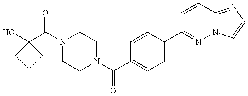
OC1(C(=O)N2CCN(C(=O)C3=CC=C(C4=NN5C(=NC=C5)C=C4)C=C3)CC2)CCC1
